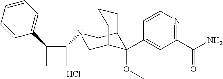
C1(C(N)=O)=NC=CC(C2(OC)C3CN(C4C(C5=CC=CC=C5)CC4)CC2CCC3)=C1.Cl
